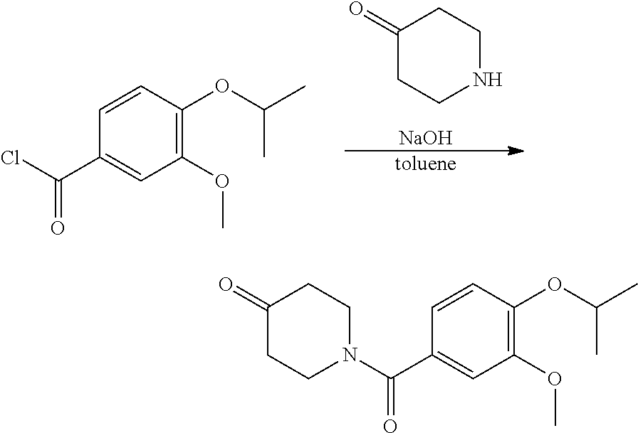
[NaOH].[toluene].C1(=O)CCNCC1.C1(C(Cl)=O)=CC(OC)=C(OC(C)C)C=C1.C1(=O)CCN(C(C2=CC(OC)=C(OC(C)C)C=C2)=O)CC1
